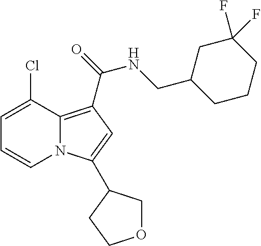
C1=C(Cl)C2=C(C(NCC3CCCC(F)(F)C3)=O)C=C(C3COCC3)N2C=C1
